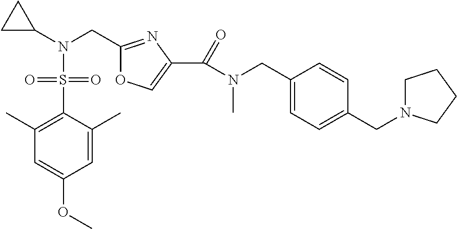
N(CC1=NC(C(=O)N(CC2=CC=C(CN3CCCC3)C=C2)C)=CO1)(S(C1=C(C)C=C(OC)C=C1C)(=O)=O)C1CC1
